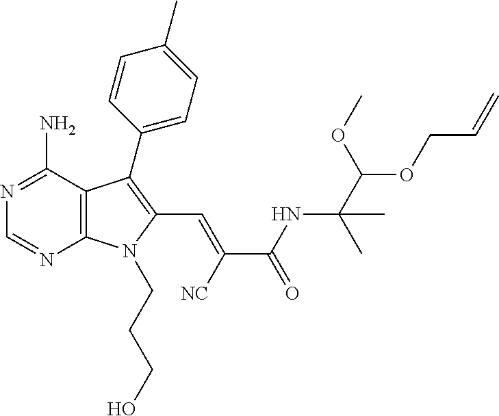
N1=C(N)C2=C(N=C1)N(CCCO)C(C=C(C(NC(C(OC)OCC=C)(C)C)=O)[NC])=C2C1=CC=C(C)C=C1
